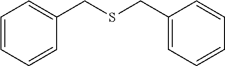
C1=CC=CC(CSCC2=CC=CC=C2)=C1
